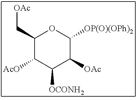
C1(C[OAc])C([AcO])C([OCONH2])C([OAc])C([OP(O)(OPh)2])O1
